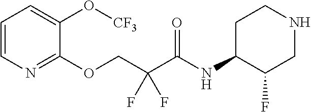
C1=CN=C(OCC(C(NC2C(F)CNCC2)=O)(F)F)C(O[CF3])=C1
